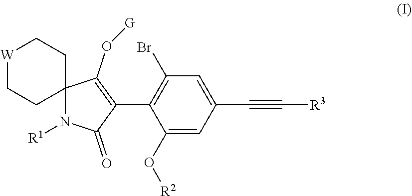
[W]1CCC2(CC1)N([R1])C(=O)C(C1=C(Br)C=C(C#C[R3])C=C1O[R2])=C2O[G]
